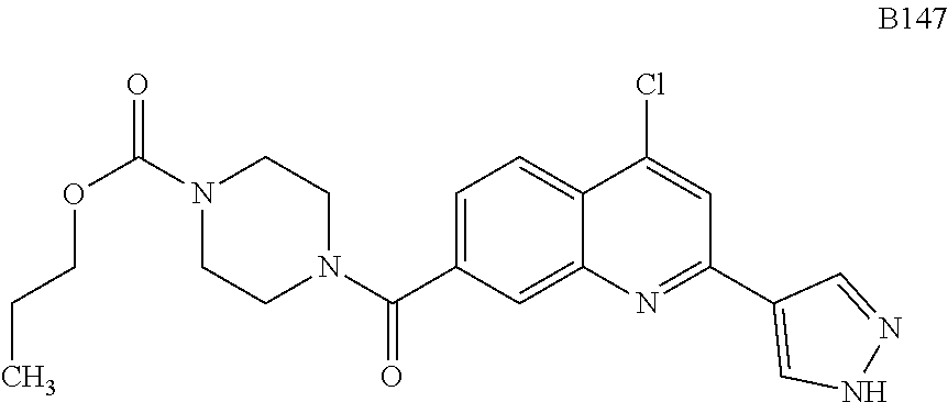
C1=C(C(N2CCN(C(=O)OCCC)CC2)=O)C=C2C(=C1)C(Cl)=CC(C1=CNN=C1)=N2
